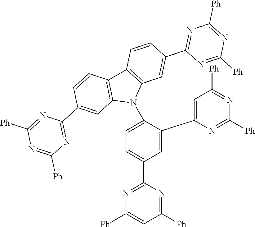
C1=C(C2=CC([Ph])=NC([Ph])=N2)C(N2C3=C(C4=C2C=C(C2=NC([Ph])=NC([Ph])=N2)C=C4)C=CC(C2=NC([Ph])=NC([Ph])=N2)=C3)=CC=C1C1=NC([Ph])=CC([Ph])=N1
